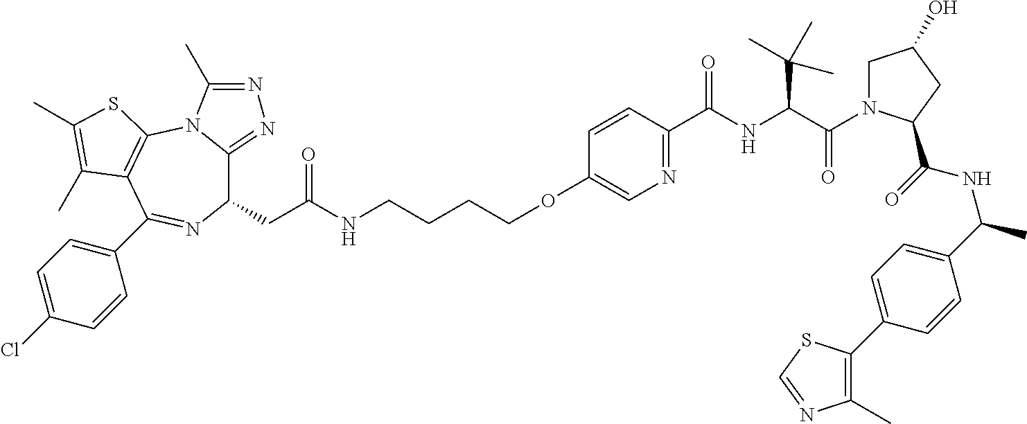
C1(CC(NCCCCOC2=CN=C(C(NC(C(=O)N3CC(O)CC3C(=O)NC(C)C3=CC=C(C4=C(C)N=CS4)C=C3)C(C)(C)C)=O)C=C2)=O)C2=NN=C(C)N2C2=C(C(C3=CC=C(Cl)C=C3)=N1)C(C)=C(C)S2
